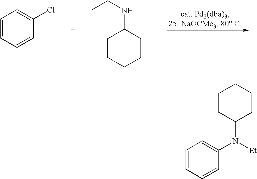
C1=CC=CC(Cl)=C1.C1CCCCC1NCC.C1=CC=CC(N([Et])C2CCCCC2)=C1
